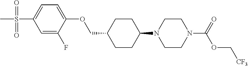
C1CC(N2CCN(C(OC[CF3])=O)CC2)CCC1COC1=CC=C(S(=O)(=O)C)C=C1F
